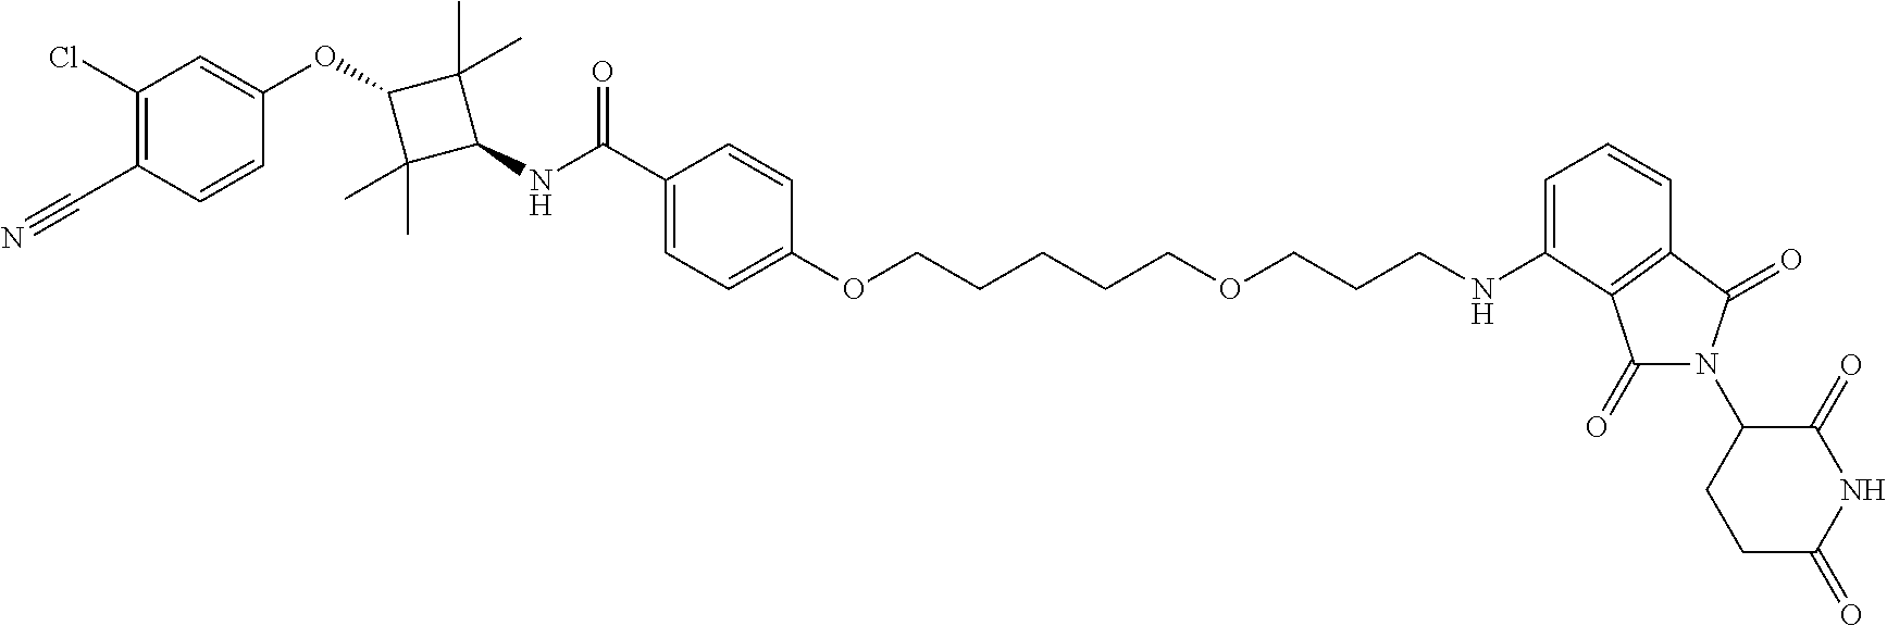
C1(C(NC2C(C)(C)C(OC3=CC(Cl)=C(C#N)C=C3)C2(C)C)=O)=CC=C(OCCCCCOCCCNC2=CC=CC3=C2C(=O)N(C2CCC(=O)NC2=O)C3=O)C=C1
